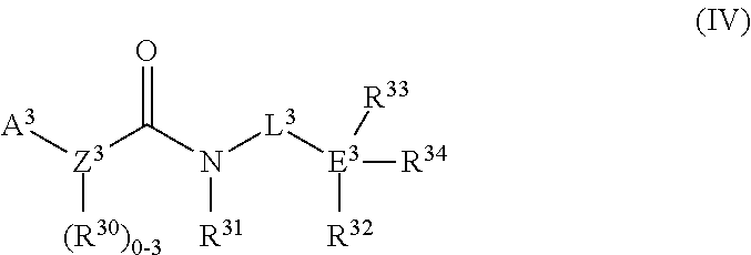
[A3][Z3](C(N([L3][E3]([R34])([R32])[R33])[R31])=O)[(R30)0-3]
